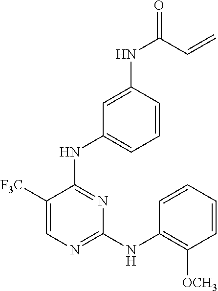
C1([F3C])=CN=C(NC2=C([OCH3])C=CC=C2)N=C1NC1=CC=CC(NC(=O)C=C)=C1
